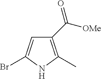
C1(C(=O)[OMe])=C(C)NC(Br)=C1
